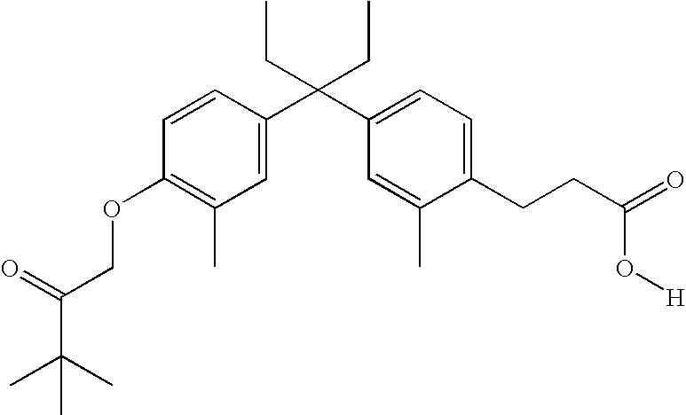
C1=C(C(C2=CC=C(CCC(=O)O[H])C(C)=C2)(CC)CC)C=CC(OCC(C(C)(C)C)=O)=C1C
